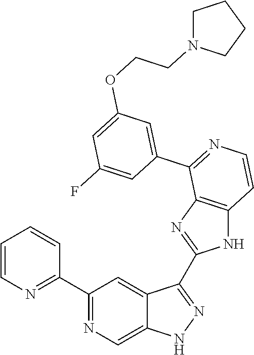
C1(C2=NC=CC=C2)=NC=C2C(=C1)C(C1=NC3=C(N1)C=CN=C3C1=CC(OCCN3CCCC3)=CC(F)=C1)=NN2
